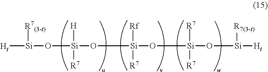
[Ht][Si]([R7(3-t)])O[Si]([H])([R7])O[Si]([Rf])([R7])O[Si]([R7])([R7])O[Si]([R7(3-t)])[Ht]
